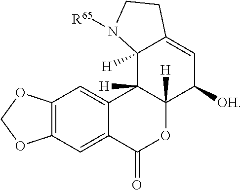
C12=C(C=C3C(=C1)C1([H])C([H])(OC3=O)C([OH])C=C3C1([H])N([R65])CC3)OCO2
